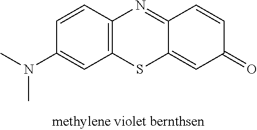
C12=CC(=O)C=CC1=NC1=C(S2)C=C(N(C)C)C=C1
